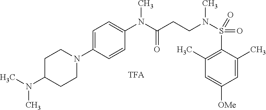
C1=C(C)C(S(N(CCC(N(C2=CC=C(N3CCC(N(C)C)CC3)C=C2)C)=O)C)(=O)=O)=C(C)C=C1[OMe].[TFA]
